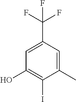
C1(C)=CC(C(F)(F)F)=CC(O)=C1I
